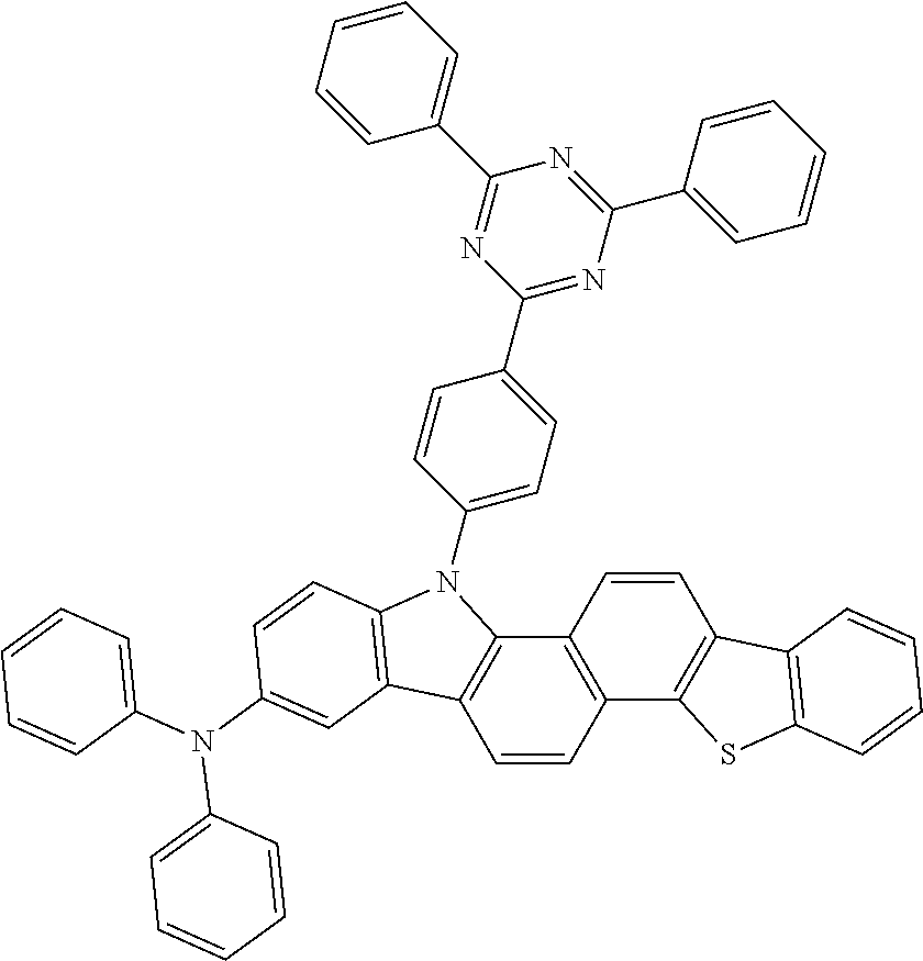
C1=CC2=C(C3=C1C1=C(C=C3)C3=C(C=CC(N(C4=CC=CC=C4)C4=CC=CC=C4)=C3)N1C1=CC=C(C3=NC(C4=CC=CC=C4)=NC(C4=CC=CC=C4)=N3)C=C1)SC1=C2C=CC=C1
